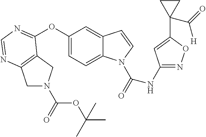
C1(OC2=NC=NC3=C2CN(C(=O)OC(C)(C)C)C3)=CC=C2C(=C1)C=CN2C(=O)NC1=NOC(C2(C(=O)[H])CC2)=C1
